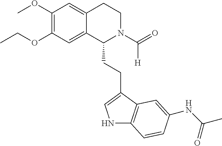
C1(OC)=C(OCC)C=C2C(=C1)CCN(C(=O)[H])C2CCC1=CNC2=C1C=C(NC(C)=O)C=C2
